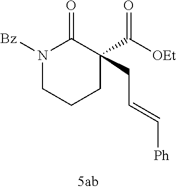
N1([Bz])CCCC(C([OEt])=O)(CC=C[Ph])C1=O
